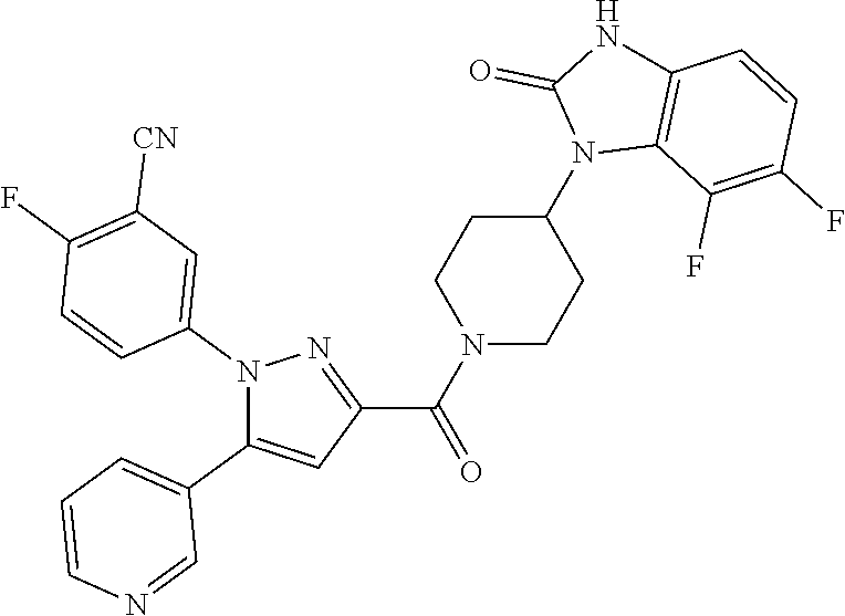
N1(C2=CC([CN])=C(F)C=C2)C(C2=CC=CN=C2)=CC(C(N2CCC(N3C4=C(NC3=O)C=CC(F)=C4F)CC2)=O)=N1
